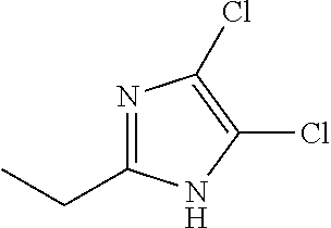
N1=C(CC)NC(Cl)=C1Cl
